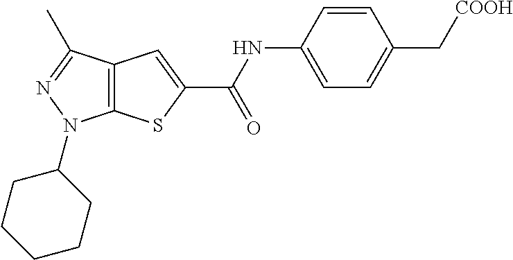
C12=C(C(C)=NN1C1CCCCC1)C=C(C(NC1=CC=C(C[COOH])C=C1)=O)S2
